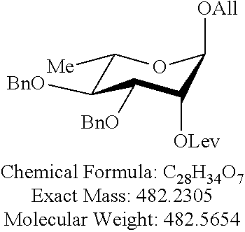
[OAll]C1C([OLev])C([BnO])C([BnO])C([Me])O1
